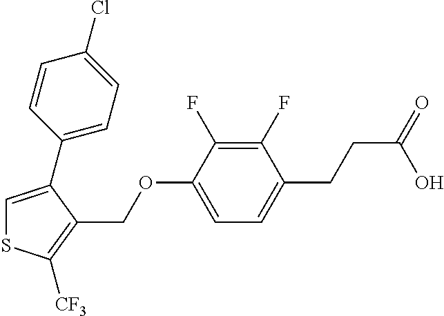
C1=C(C2=CC=C(Cl)C=C2)C(COC2=CC=C(CCC(=O)O)C(F)=C2F)=C([CF3])S1
